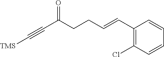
C1(C=CCCC(C#C[TMS])=O)=C(Cl)C=CC=C1
